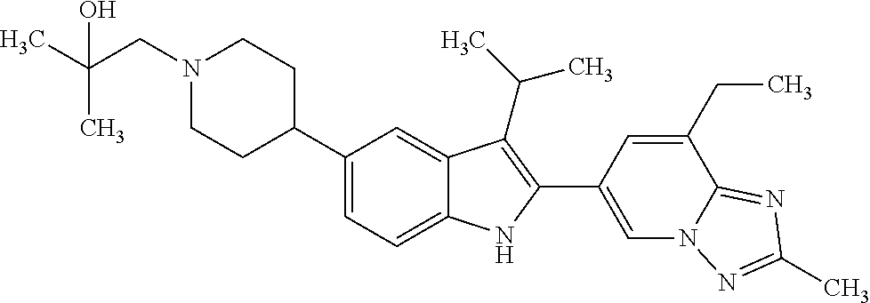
C1(C2CCN(CC(C)(C)O)CC2)=CC=C2C(=C1)C(C(C)C)=C(C1=CN3C(=NC(C)=N3)C(CC)=C1)N2
